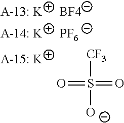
[BF4].[PF6].O=S(=O)([CF3])[O-]
